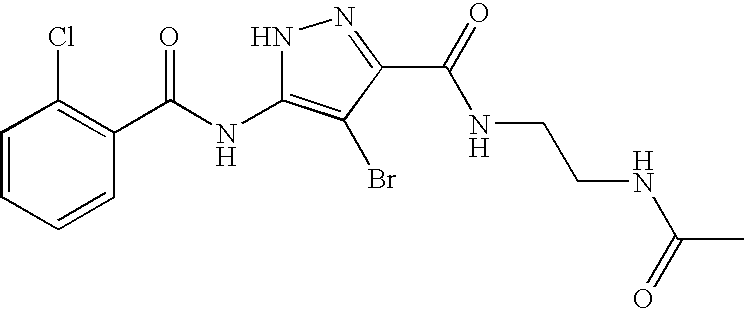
C1=CC=CC(C(NC2=C(Br)C(C(=O)NCCNC(C)=O)=NN2)=O)=C1Cl
